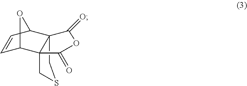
C123CSCC1(C1C=CC2O1)C(=O)OC3=O
